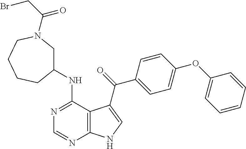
C1=CC=CC(OC2=CC=C(C(=O)C3=CNC4=C3C(NC3CN(C(CBr)=O)CCCC3)=NC=N4)C=C2)=C1
